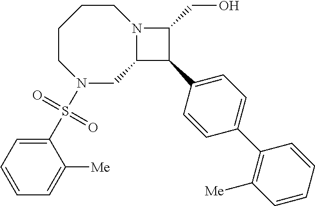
C1CCCN(S(C2=CC=CC=C2[Me])(=O)=O)CC2N1C(CO)C2C1=CC=C(C2=C([Me])C=CC=C2)C=C1
